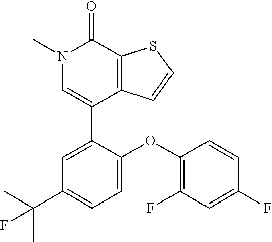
S1C=CC2=C1C(=O)N(C)C=C2C1=CC(C(C)(C)F)=CC=C1OC1=C(F)C=C(F)C=C1
